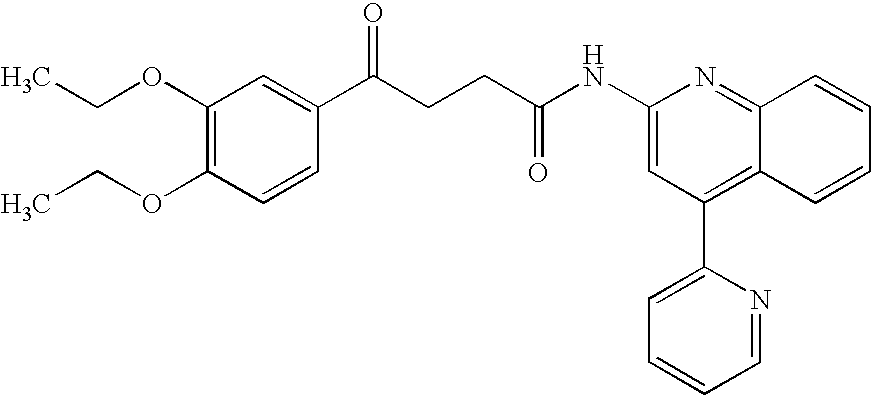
C1=CC(OCC)=C(OCC)C=C1C(CCC(NC1=CC(C2=CC=CC=N2)=C2C(=N1)C=CC=C2)=O)=O
